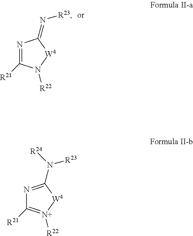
N1=C([R21])N([R22])[W4]C1=N[R23].N1=C(N([R24])[R23])[W4][N+]([R22])=C1[R21]
